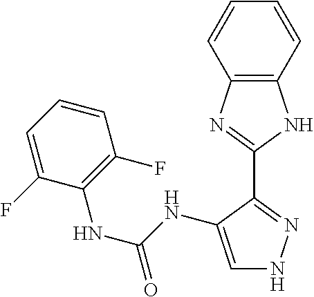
C1=CC2=C(C=C1)NC(C1=NNC=C1NC(NC1=C(F)C=CC=C1F)=O)=N2
